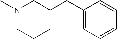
N1(C)CCCC(CC2=CC=CC=C2)C1
